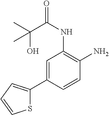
C1=C(C2=CC=CS2)C=CC(N)=C1NC(=O)C(O)(C)C
